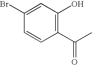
C1(Br)=CC(O)=C(C(C)=O)C=C1
